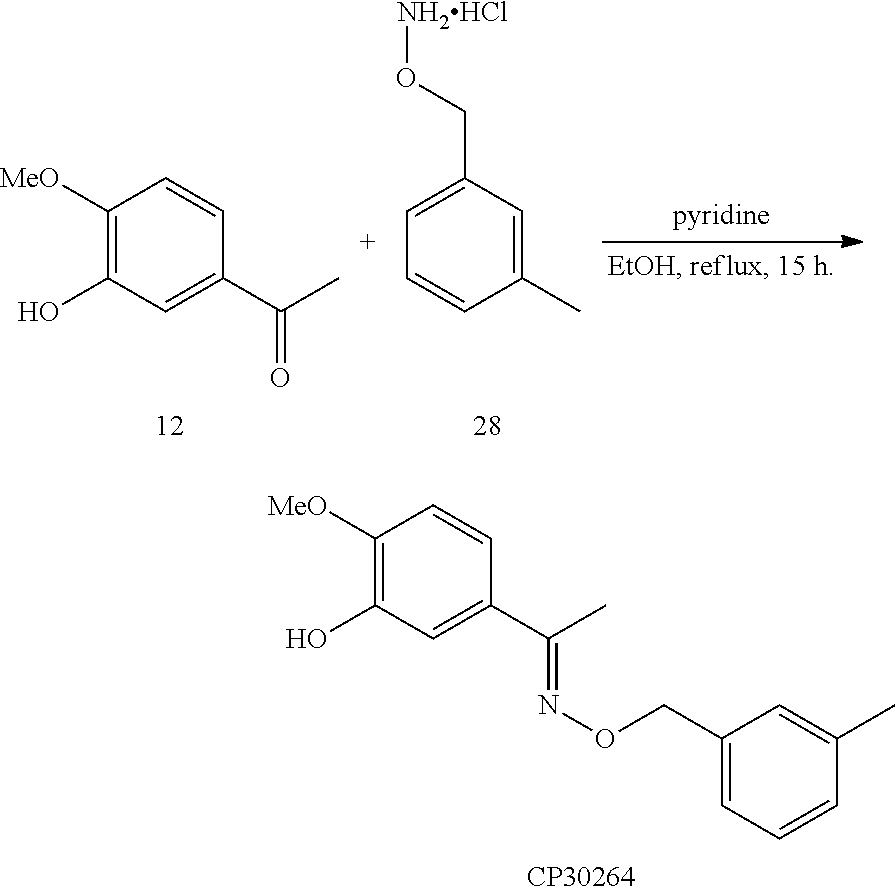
C1([MeO])=C(O)C=C(C(C)=O)C=C1.C1=C(CO[NH2HCl])C=C(C)C=C1.C1([MeO])=C(O)C=C(C(C)=NOCC2=CC=CC(C)=C2)C=C1
